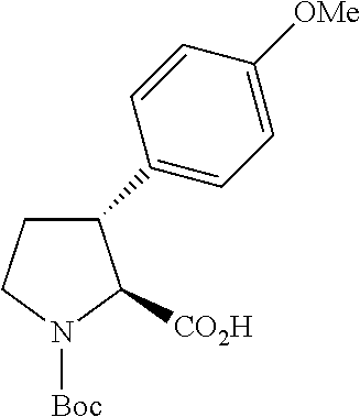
C1CN([Boc])C([CO2H])C1C1=CC=C([OMe])C=C1
